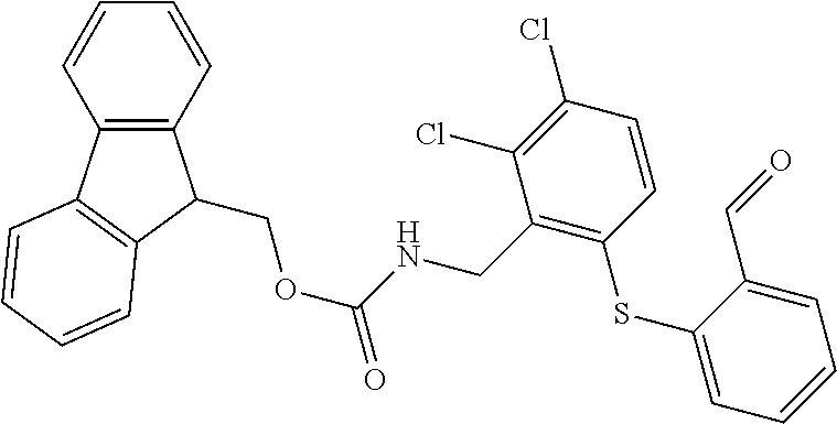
C1=CC=CC2=C1C(COC(NCC1=C(SC3=CC=CC=C3C=O)C=CC(Cl)=C1Cl)=O)C1=C2C=CC=C1
